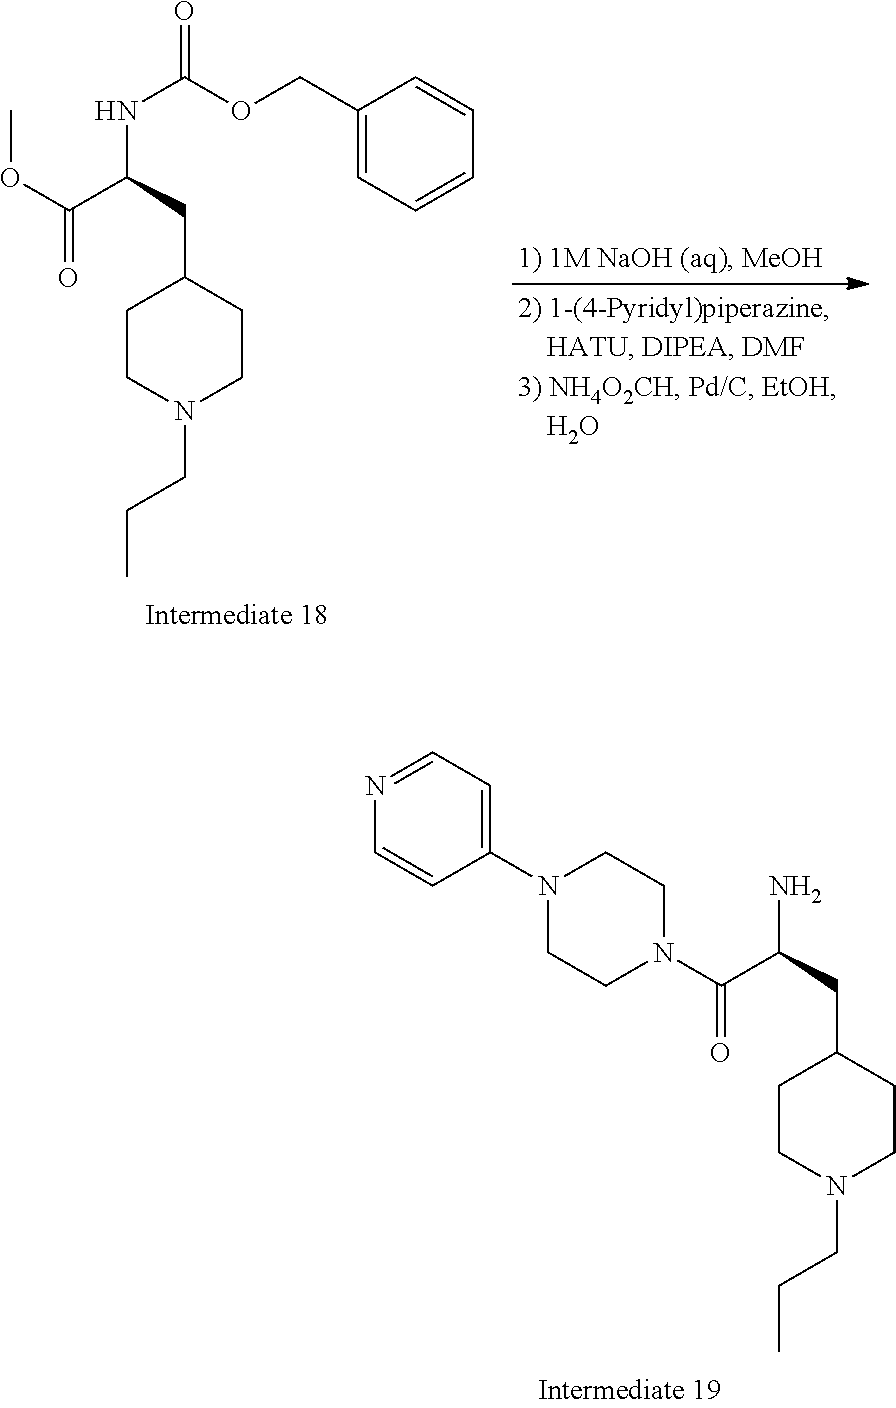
COC(=O)C(CC1CCN(CCC)CC1)NC(=O)OCC1=CC=CC=C1.C(=O)(C(CC1CCN(CCC)CC1)N)N1CCN(C2=CC=NC=C2)CC1
